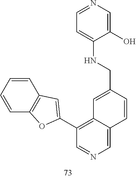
C1=CC=CC2=C1C=C(C1=C3C(=CN=C1)C=CC(CNC1=CC=NC=C1O)=C3)O2
